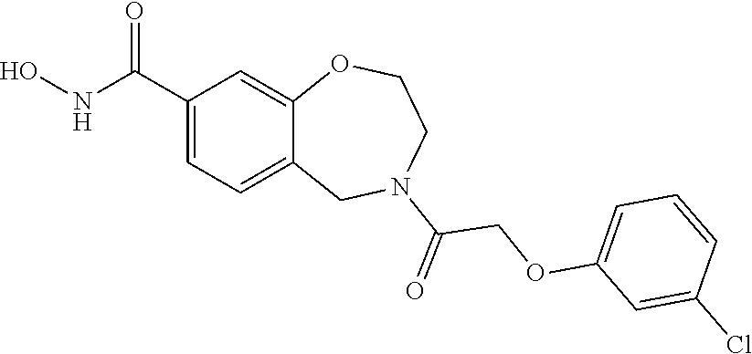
C1(C(NO)=O)=CC=C2C(=C1)OCCN(C(=O)COC1=CC=CC(Cl)=C1)C2
